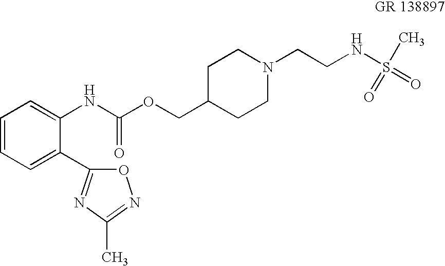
C1=CC=C(C2=NC(C)=NO2)C(NC(OCC2CCN(CCNS(=O)(=O)C)CC2)=O)=C1
